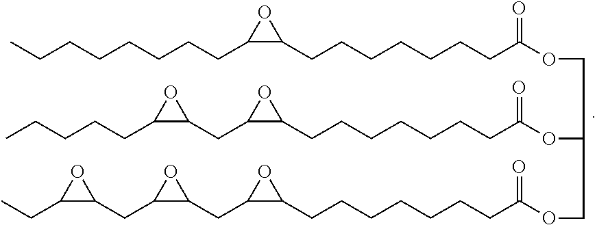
C1(CCCCCCCC(OCC(OC(CCCCCCCC2C(CC3C(CCCCC)O3)O2)=O)COC(CCCCCCCC2C(CCCCCCCC)O2)=O)=O)C(CC2C(CC3C(CC)O3)O2)O1
